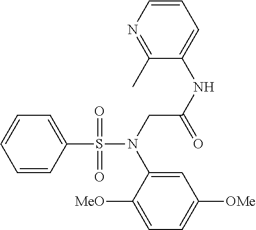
C1=C(S(=O)(=O)N(CC(NC2=CC=CN=C2C)=O)C2=CC([OMe])=CC=C2[MeO])C=CC=C1
